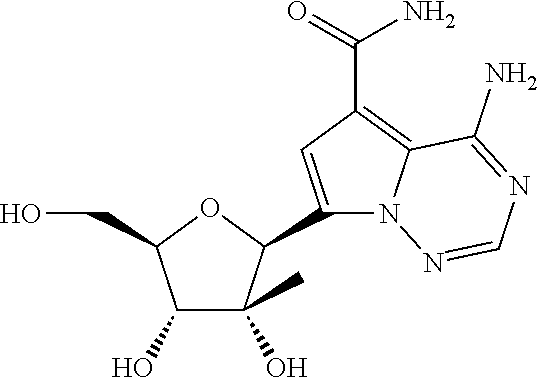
C1(O)C(O)(C)C(C2=CC(C(=O)N)=C3N2N=CN=C3N)OC1CO
